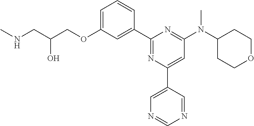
C1=C(OCC(CNC)O)C=C(C2=NC(C3=CN=CN=C3)=CC(N(C3CCOCC3)C)=N2)C=C1
